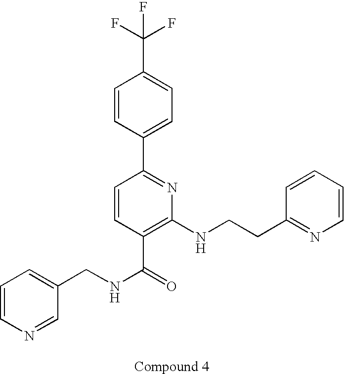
N1=CC(CNC(=O)C2=C(NCCC3=NC=CC=C3)N=C(C3=CC=C(C(F)(F)F)C=C3)C=C2)=CC=C1
